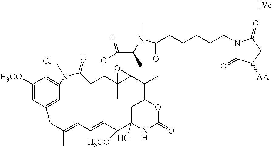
C1([H3CO])=CC2=CC(=C1Cl)N(C)C(=O)CC(OC(C(N(C)C(CCCCCN1C(=O)C([AA])CC1=O)=O)C)=O)C1(C)C(C(C)C3CC(O)(C([H3CO])C=CC=C(C)C2)NC(=O)O3)O1
